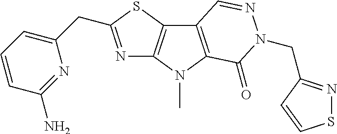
N1=C(CC2=CC=CC(N)=N2)SC2=C1N(C)C1=C2C=NN(CC2=NSC=C2)C1=O
